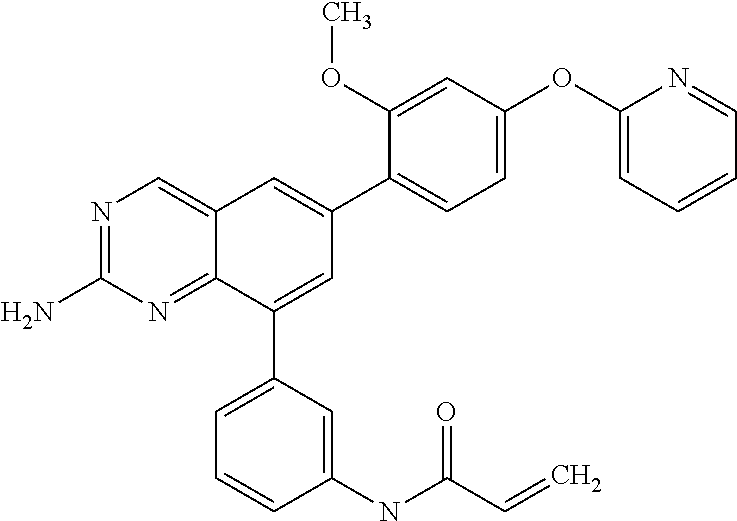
C1(OC2=CC=CC=N2)=CC=C(C2=CC3=CN=C(N)N=C3C(C3=CC=CC(NC(C=C)=O)=C3)=C2)C(OC)=C1
